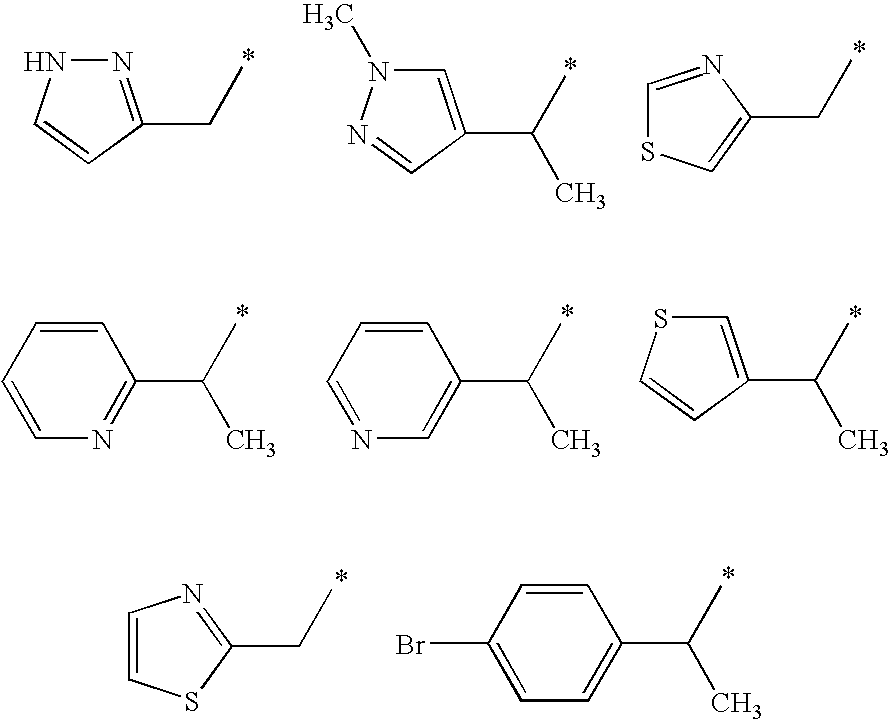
N1=C(CC)C=CN1.C1=C(C(C)C)C=NN1C.C1=NC(CC)=CS1.C1=CC=CN=C1C(C)C.C1=CC=NC=C1C(C)C.C1=C(C(C)C)C=CS1.C1=CSC(CC)=N1.C1=CC(Br)=CC=C1C(C)C
